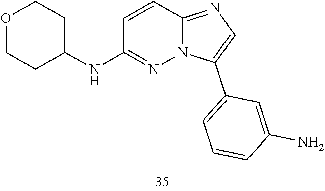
N12C(=NC=C1C1=CC=CC(N)=C1)C=CC(NC1CCOCC1)=N2
